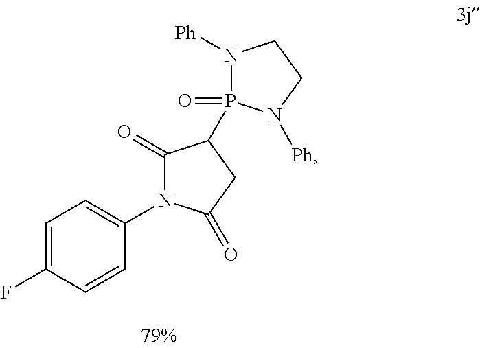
C1=C(F)C=CC(N2C(=O)C(P3(=O)N([Ph])CCN3[Ph])CC2=O)=C1
